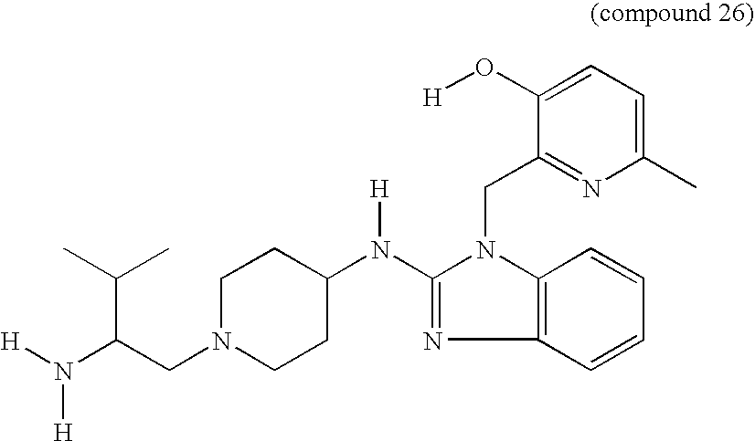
C12=C(N(CC3=NC(C)=CC=C3O[H])C(N(C3CCN(CC(N([H])[H])C(C)C)CC3)[H])=N1)C=CC=C2
